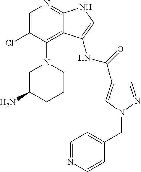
C1=C(Cl)C(N2CC(N)CCC2)=C2C(=N1)NC=C2NC(=O)C1=CN(CC2=CC=NC=C2)N=C1
